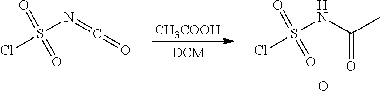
[CH3COOH].S(NC(=O)C)(Cl)(=O)=O.O.S(N=C=O)(Cl)(=O)=O
